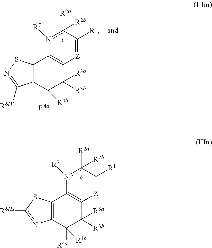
C12=C(C3=C([Z]=C([R1])c([R2a])([R2b])n3[R7])C([R3b])([R3a])C1([R4a])[R4b])SC([R6III])=N2.C12=C(C3=C([Z]=C([R1])c([R2a])([R2b])n3[R7])C([R3b])([R3a])C1([R4a])[R4b])SN=C2[R6IV]
